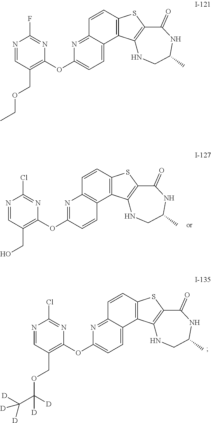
N1=CC(CO)=C(OC2=NC3=C(C=C2)C2=C(C=C3)SC3=C2NCC(C)NC3=O)N=C1Cl.N1=CC(COC(C([D])([D])[D])([D])[D])=C(OC2=CC=C3C(=N2)C=CC2=C3C3=C(S2)C(=O)NC(C)CN3)N=C1Cl.N1=CC(COCC)=C(OC2=CC=C3C(=N2)C=CC2=C3C3=C(S2)C(=O)NC(C)CN3)N=C1F
